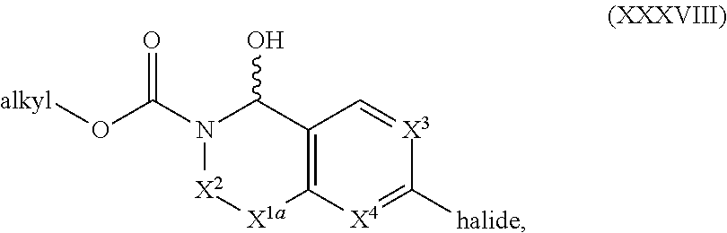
C12=C(C(O)N(C(O[alkyl])=O)[X2][X1a]1)C=[X3]C([halide])=[X4]2
